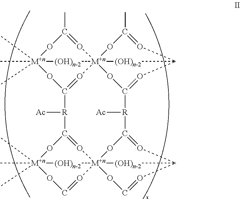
C[M+n]12(C)(C)OC(C)=O[M+n]345(O=C(O1)[R]([Ac])C1=O[M+n]678(O=CO[M+n](C)(C)(C)(O1)[(OH)n-2]6)OC(=OC(O=CO7)[(OH)n-2]8)[R]([Ac])C(=OC(O=C(C)O3)[(OH)n-2]4)O5)[(OH)n-2]2
